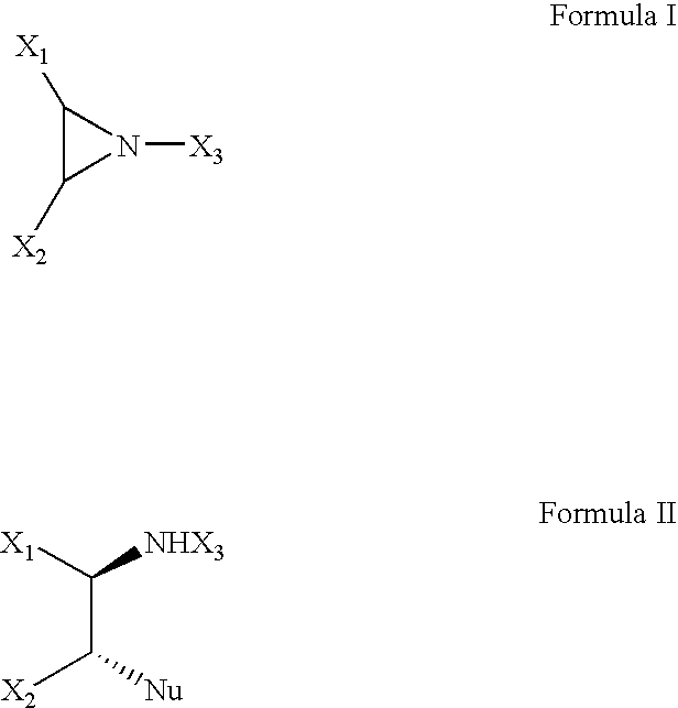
C1([X1])C([X2])N1[X3].C(C([Nu])[X2])([X1])[NHX3]
